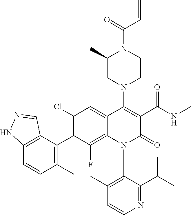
C12=C(C(C3=C(Cl)C=C4C(=C3F)N(C3=C(C)C=CN=C3C(C)C)C(=O)C(C(NC)=O)=C4N3CCN(C(=O)C=C)C(C)C3)=C(C)C=C1)C=NN2
